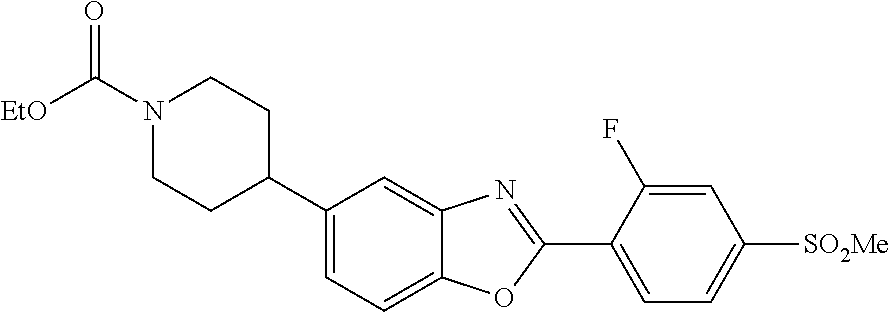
N1(C([EtO])=O)CCC(C2=CC=C3C(=C2)N=C(C2=CC=C([SO2Me])C=C2F)O3)CC1
